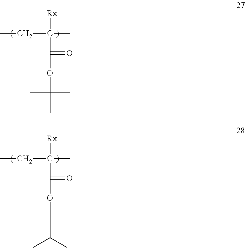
[Rx]C(CC)(C)C(OC(C)(C)C)=O.[Rx]C(CC)(C)C(OC(C(C)C)(C)C)=O
